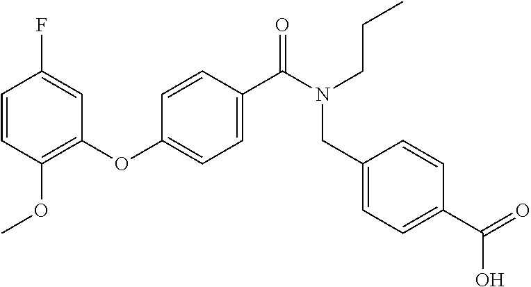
C1(OC2=CC=C(C(N(CCC)CC3=CC=C(C(=O)O)C=C3)=O)C=C2)=C(OC)C=CC(F)=C1
